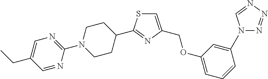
C1(N2CCC(C3=NC(COC4=CC=CC(N5N=NN=C5)=C4)=CS3)CC2)=NC=C(CC)C=N1
